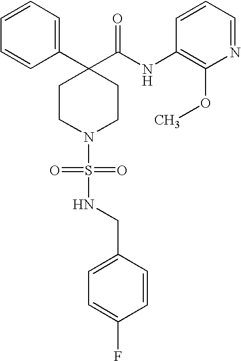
C1=CC=CC(C2(C(NC3=C(OC)N=CC=C3)=O)CCN(S(NCC3=CC=C(F)C=C3)(=O)=O)CC2)=C1
